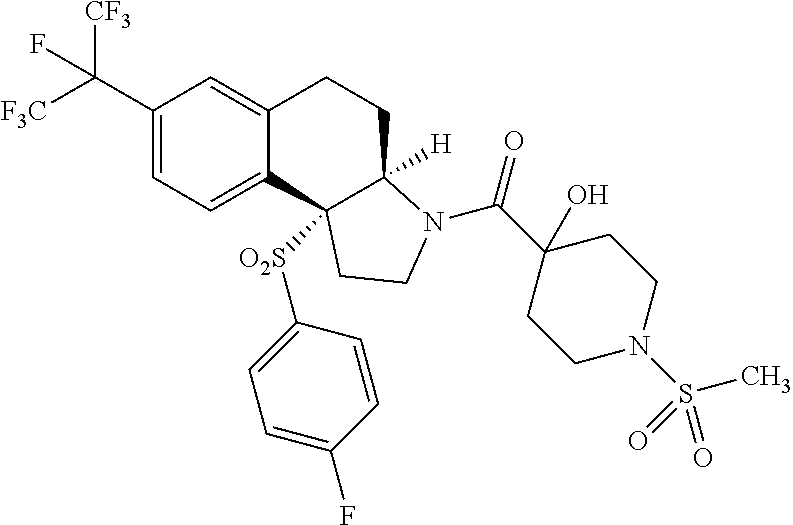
C1(C([F3C])([CF3])F)=CC=C2C(=C1)CCC1([H])N(C(C3(O)CCN(S(C)(=O)=O)CC3)=O)CCC21[O2S]C1=CC=C(F)C=C1
